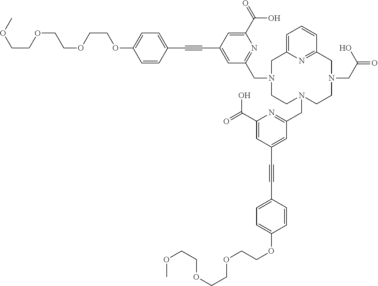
COCCOCCOCCOC1=CC=C(C#CC2=CC(CN3CCN(CC4=NC(C(=O)O)=CC(C#CC5=CC=C(OCCOCCOCCOC)C=C5)=C4)CCN(CC(=O)O)CC4=NC(=CC=C4)C3)=NC(C(=O)O)=C2)C=C1
